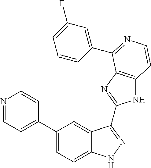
C1(C2=CC=NC=C2)=CC=C2C(=C1)C(C1=NC3=C(N1)C=CN=C3C1=CC(F)=CC=C1)=NN2
